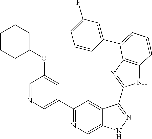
C1(C2=NC=C3C(=C2)C(C2=NC4=C(N2)C=CC=C4C2=CC(F)=CC=C2)=NN3)=CN=CC(OC2CCCCC2)=C1
